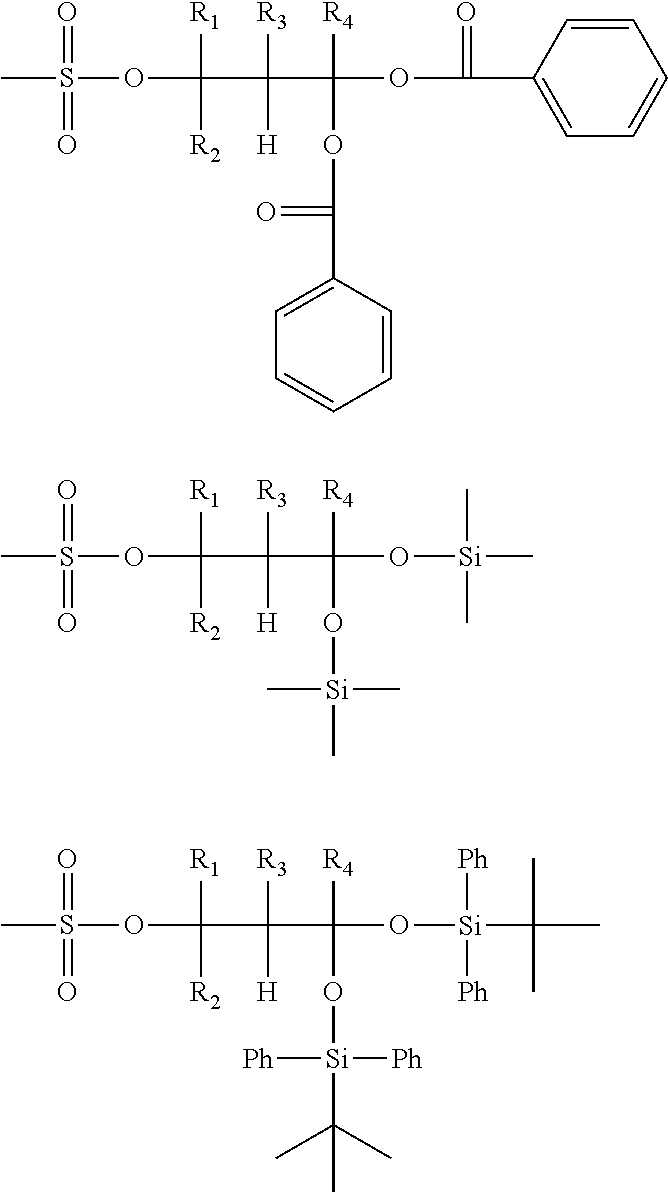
CS(OC(C(C(OC(=O)C1=CC=CC=C1)([R4])OC(C1=CC=CC=C1)=O)([R3])[H])([R1])[R2])(=O)=O.CS(OC(C(C(O[Si](C)(C)C)([R4])O[Si](C)(C)C)([R3])[H])([R1])[R2])(=O)=O.CS(OC(C(C(O[Si]([Ph])(C(C)(C)C)[Ph])([R4])O[Si](C(C)(C)C)([Ph])[Ph])([R3])[H])([R1])[R2])(=O)=O
